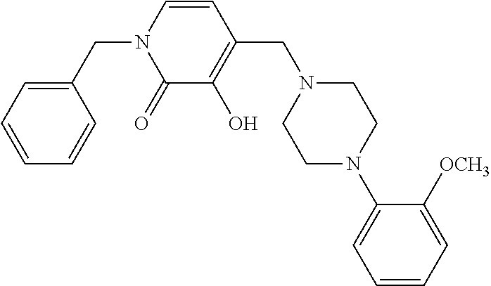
C1=CC=CC(CN2C(=O)C(O)=C(CN3CCN(C4=CC=CC=C4[OCH3])CC3)C=C2)=C1
